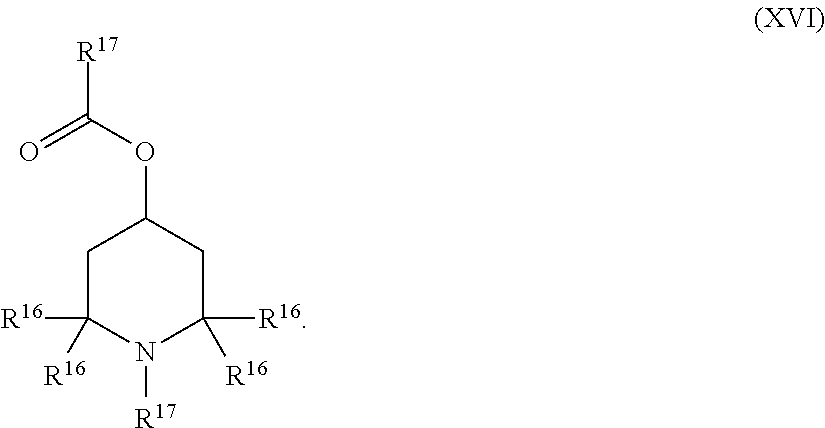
C1C([R16])([R16])N([R17])C([R16])([R16])CC1OC([R17])=O
